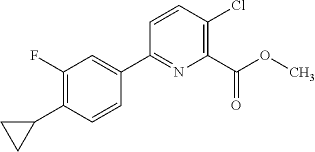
C1(C2CC2)=C(F)C=C(C2=NC(C(OC)=O)=C(Cl)C=C2)C=C1
